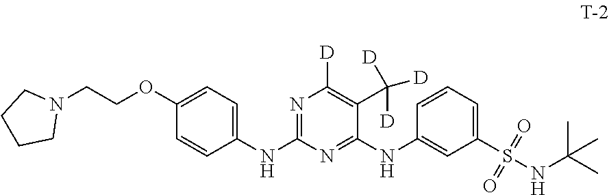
N1=C(NC2=CC=C(OCCN3CCCC3)C=C2)N=C(NC2=CC(S(NC(C)(C)C)(=O)=O)=CC=C2)C(C([D])([D])[D])=C1[D]
